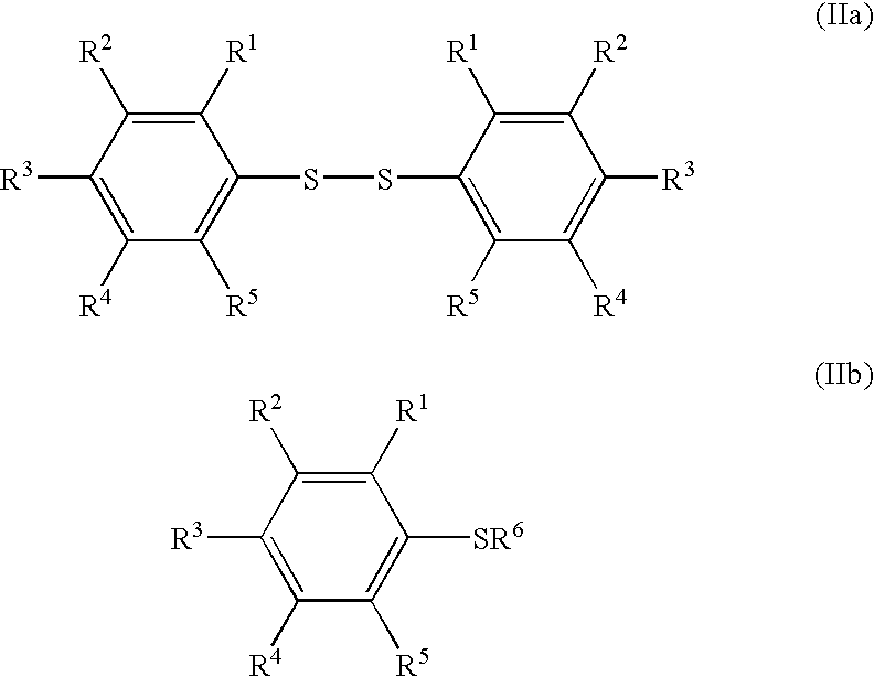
C1([R1])=C([R2])C([R3])=C([R4])C([R5])=C1SSC1=C([R5])C([R4])=C([R3])C([R2])=C1[R1].C1([R1])=C([R2])C([R3])=C([R4])C([R5])=C1[SR6]
